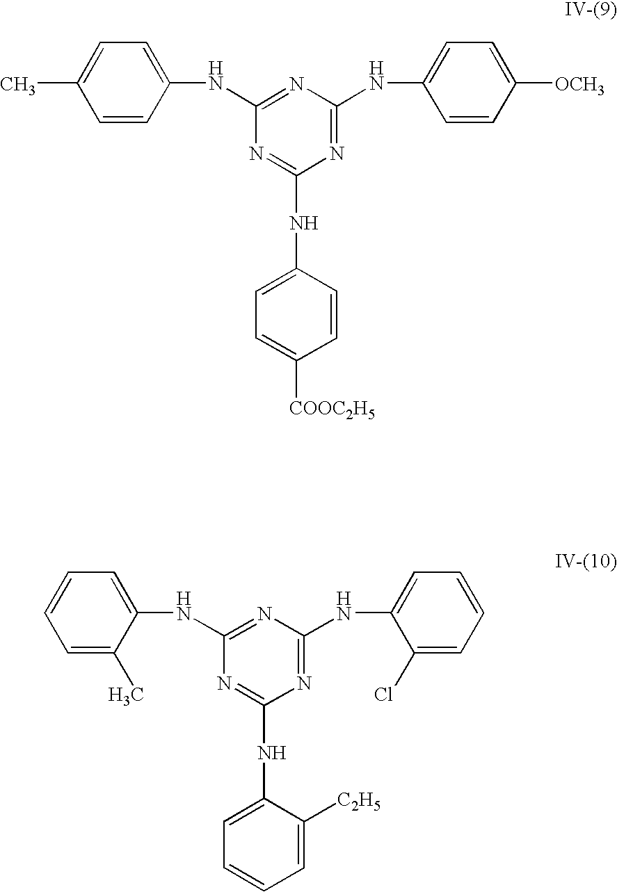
C1(NC2=CC=C([COOC2H5])C=C2)=NC(NC2=CC=C(C)C=C2)=NC(NC2=CC=C([OCH3])C=C2)=N1.C1(NC2=CC=CC=C2[C2H5])=NC(NC2=CC=CC=C2C)=NC(NC2=CC=CC=C2Cl)=N1
